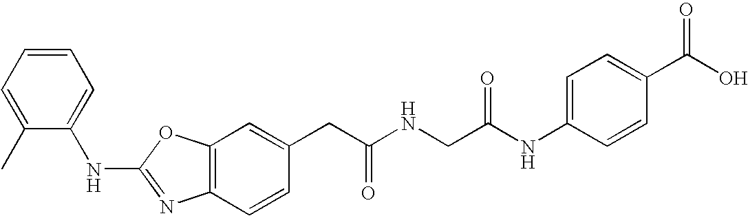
C1=C(CC(NCC(NC2=CC=C(C(O)=O)C=C2)=O)=O)C=CC2=C1OC(NC1=CC=CC=C1C)=N2
